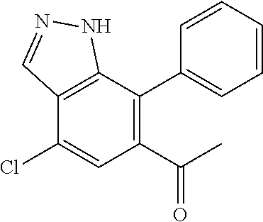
C1(Cl)=CC(C(C)=O)=C(C2=CC=CC=C2)C2=C1C=NN2
